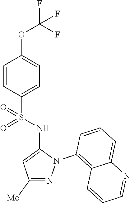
C1=CC(S(NC2=CC([Me])=NN2C2=C3C(=CC=C2)N=CC=C3)(=O)=O)=CC=C1OC(F)(F)F
